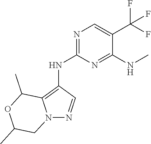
N1=C(NC2=C3N(N=C2)CC(C)OC3C)N=C(NC)C(C(F)(F)F)=C1
